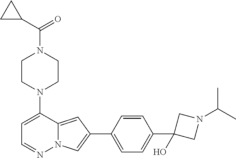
N1(C2=CC=NN3C2=CC(C2=CC=C(C4(O)CN(C(C)C)C4)C=C2)=C3)CCN(C(C2CC2)=O)CC1
